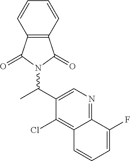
C1(C(C)N2C(=O)C3=C(C2=O)C=CC=C3)=CN=C2C(=C1Cl)C=CC=C2F
